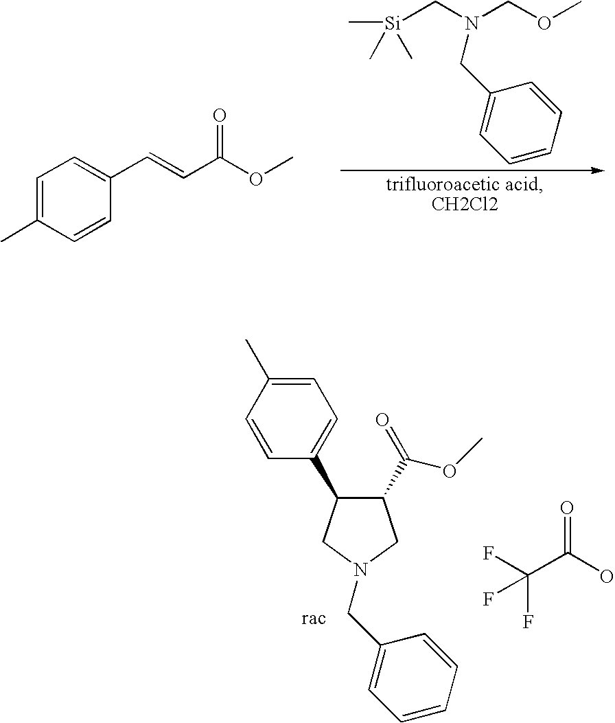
[Si](CN(COC)CC1=CC=CC=C1)(C)(C)C.C1=C(C)C=CC(C=CC(OC)=O)=C1.FC(C(O)=O)(F)F.C1(C(=O)OC)C(C2=CC=C(C)C=C2)CN(CC2=CC=CC=C2)C1
